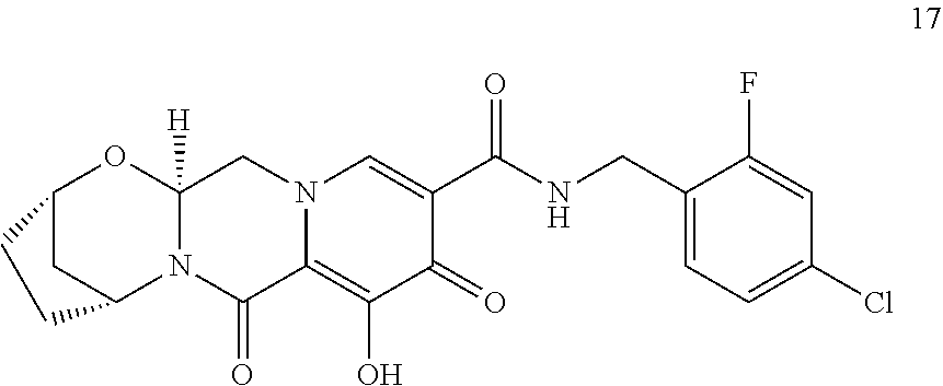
C1(CNC(C2=CN3C(=C(O)C2=O)C(=O)N2C([H])(C3)OC3CC2CC3)=O)=CC=C(Cl)C=C1F
